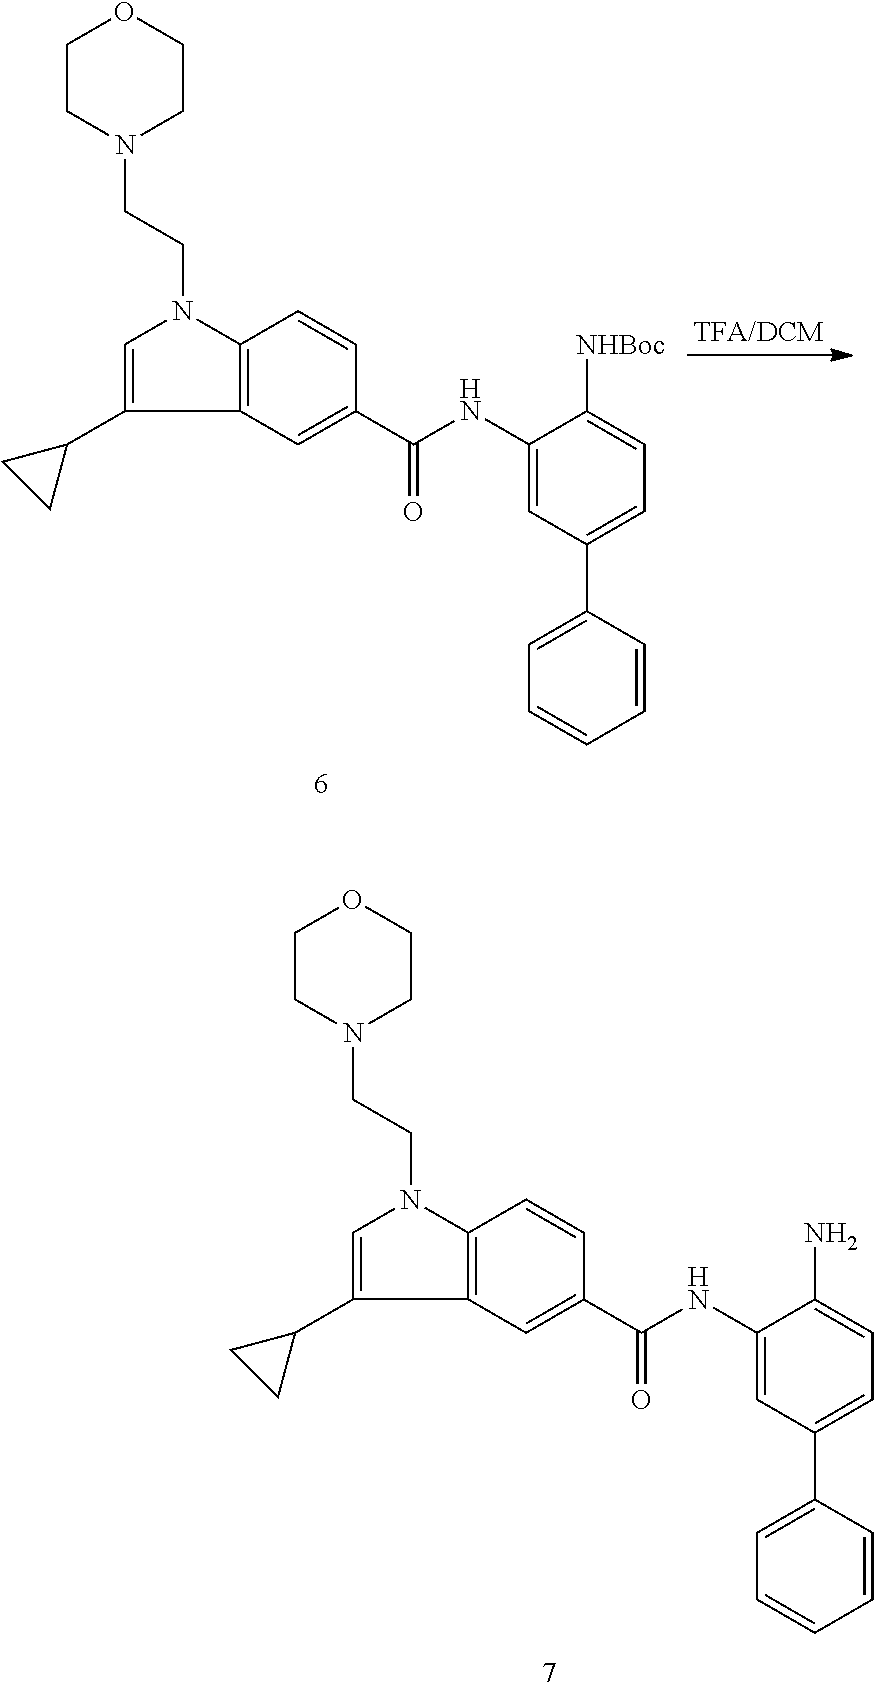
C1(C2CC2)=CN(CCN2CCOCC2)C2=C1C=C(C(NC1=CC(C3=CC=CC=C3)=CC=C1N)=O)C=C2.C1(C2CC2)=CN(CCN2CCOCC2)C2=C1C=C(C(NC1=CC(C3=CC=CC=C3)=CC=C1[NHBoc])=O)C=C2
